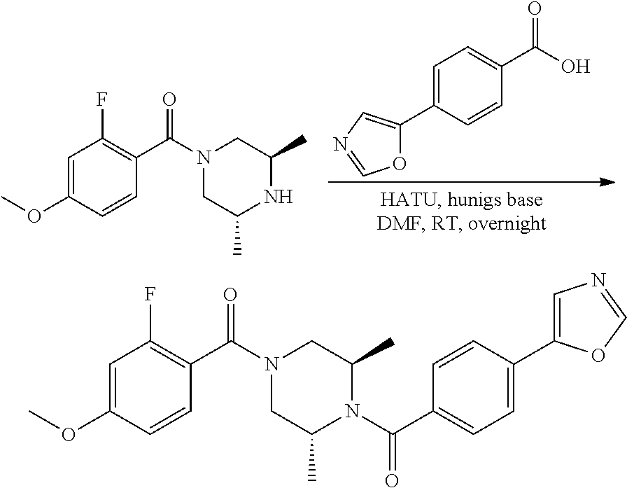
C1C(C)N(C(C2=CC=C(C3=CN=CO3)C=C2)=O)C(C)CN1C(C1=C(F)C=C(OC)C=C1)=O.C1C(C)NC(C)CN1C(C1=C(F)C=C(OC)C=C1)=O.C1=C(C2=CN=CO2)C=CC(C(O)=O)=C1
